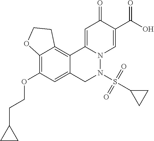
C12=C(OCCC3CC3)C=C3C(=C1CCO2)C1=CC(=O)C(C(O)=O)=CN1N(S(C1CC1)(=O)=O)C3
